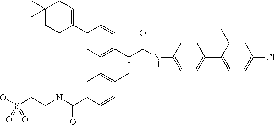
C1(C2=CCC(C)(C)CC2)=CC=C(C(C(=O)NC2=CC=C(C3=CC=C(Cl)C=C3C)C=C2)CC2=CC=C(C(NCCS(O)(=O)=O)=O)C=C2)C=C1
